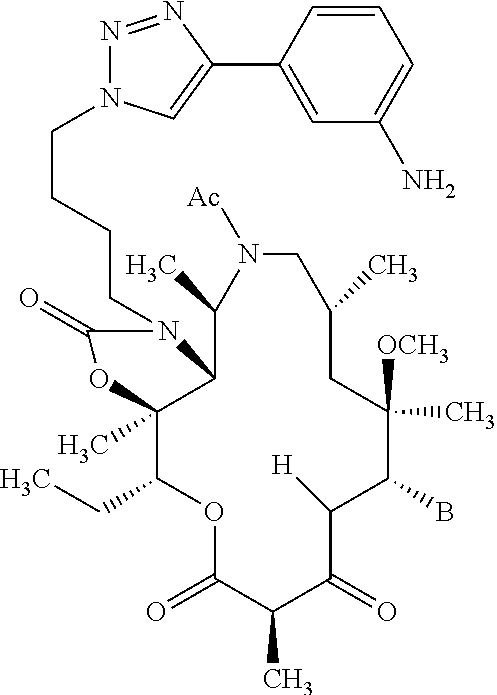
O1C(=O)C(C)C(=O)C([H])C(B)C([OCH3])(C)CC(C)CN([Ac])C(C)C2C(C)(C1CC)OC(=O)N2CCCCN1N=NC(C2=CC(N)=CC=C2)=C1
